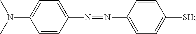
N(C1=CC=C(N=NC2=CC=C([SH])C=C2)C=C1)(C)C
